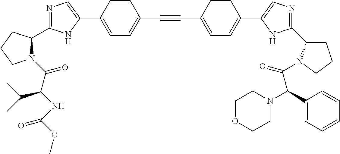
N1=C(C2N(C(C(NC(=O)OC)C(C)C)=O)CCC2)NC(C2=CC=C(C#CC3=CC=C(C4=CN=C(C5CCCN5C(=O)C(C5=CC=CC=C5)N5CCOCC5)N4)C=C3)C=C2)=C1
